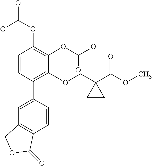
C1=CC(C2=CC3=C(C=C2)C(=O)OC3)=C(OCC2(C(OC)=O)CC2)C(OC(O)O)=C1OC(O)O
